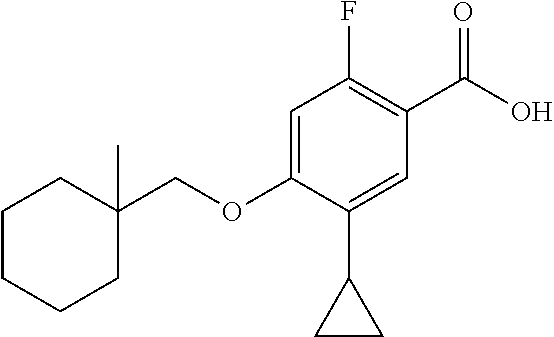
C1(F)=C(C(O)=O)C=C(C2CC2)C(OCC2(C)CCCCC2)=C1
